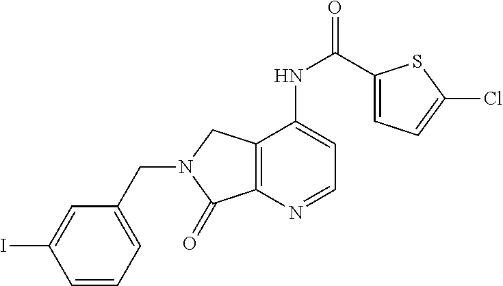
C1=C(I)C=CC=C1CN1CC2=C(N=CC=C2NC(C2=CC=C(Cl)S2)=O)C1=O
